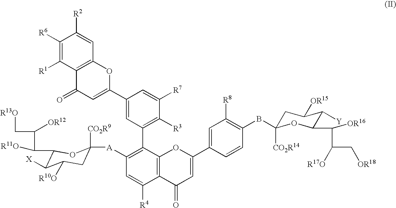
C1([R6])=C([R1])C2=C(C=C1[R2])OC(C1=CC(C3=C([A]C4([CO2R9])CC([R10O])C([X])C(C(C([OR12])C[R13O])[R11O])O4)C=C([R4])C4=C3OC(C3=CC([R8])=C(BC5([CO2R14])CC([OR15])C([Y])C(C([OR16])C(C[OR18])[R17O])O5)C=C3)=CC4=O)=C([R3])C([R7])=C1)=CC2=O
